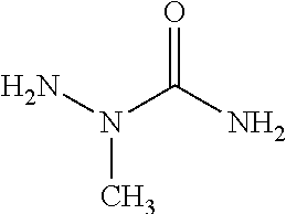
N(C)(N)C(N)=O
